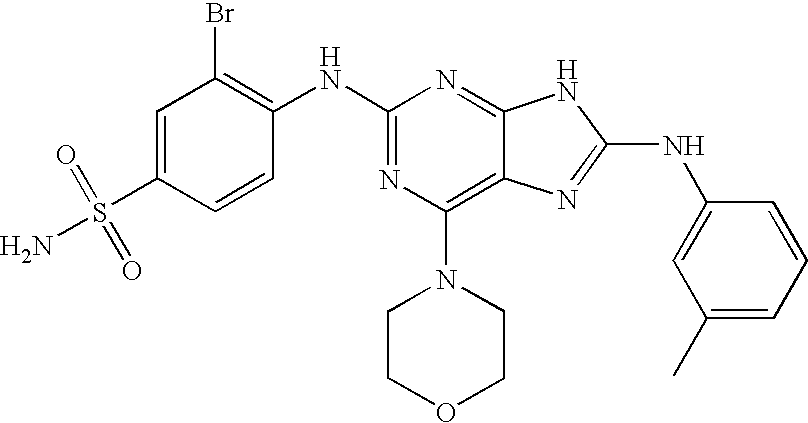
N1=C2C(=C(N3CCOCC3)N=C1NC1=C(Br)C=C(S(=O)(=O)N)C=C1)N=C(NC1=CC(C)=CC=C1)N2
